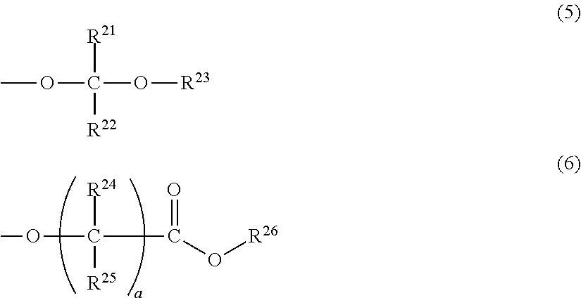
[R24]C([R25])(C(O[R26])=O)OC.[R21]C([R22])(O[R23])OC
